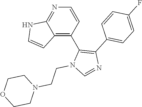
C1=CN=C2C(=C1C1=C(C3=CC=C(F)C=C3)N=CN1CCN1CCOCC1)C=CN2
